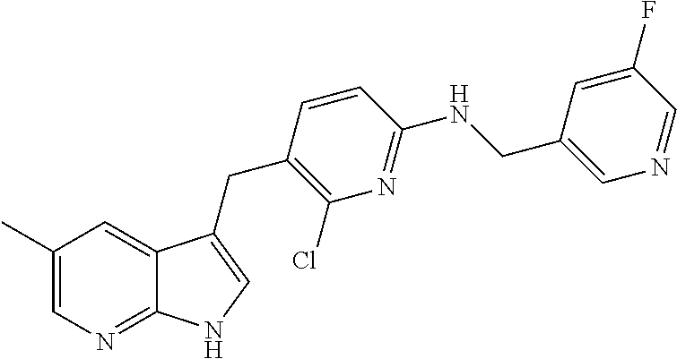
C1(C)=CN=C2C(=C1)C(CC1=C(Cl)N=C(NCC3=CN=CC(F)=C3)C=C1)=CN2
